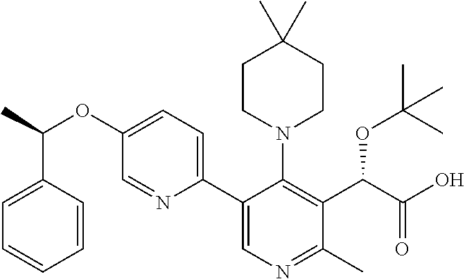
CC(OC1=CC=C(C2=CN=C(C)C(C(C(O)=O)OC(C)(C)C)=C2N2CCC(C)(C)CC2)N=C1)C1=CC=CC=C1
